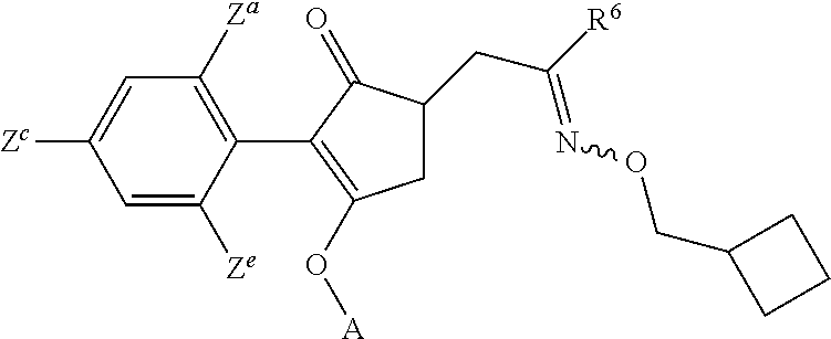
C1=C([Zc])C=C([Ze])C(C2=C(O[A])CC(CC([R6])=NOCC3CCC3)C2=O)=C1[Za]
